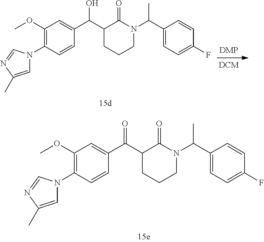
C1(C(C2=CC(OC)=C(N3C=C(C)N=C3)C=C2)O)CCCN(C(C2=CC=C(F)C=C2)C)C1=O.C1(C(C2=CC(OC)=C(N3C=C(C)N=C3)C=C2)=O)CCCN(C(C2=CC=C(F)C=C2)C)C1=O
